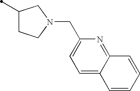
C1(C)CCN(CC2=CC=C3C(=N2)C=CC=C3)C1
